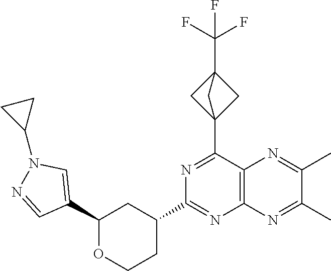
C1(C2=CN(C3CC3)N=C2)OCCC(C2=NC3=C(C(C45CC(C(F)(F)F)(C4)C5)=N2)N=C(C)C(C)=N3)C1
